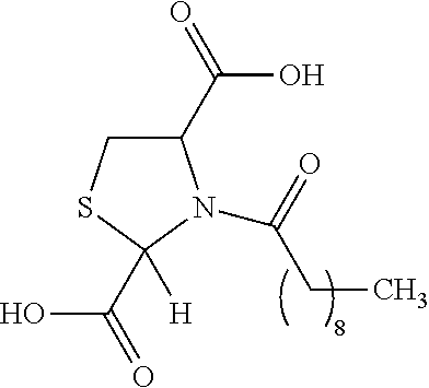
C1(C(=O)O)CSC([H])(C(O)=O)N1C(=O)CC
